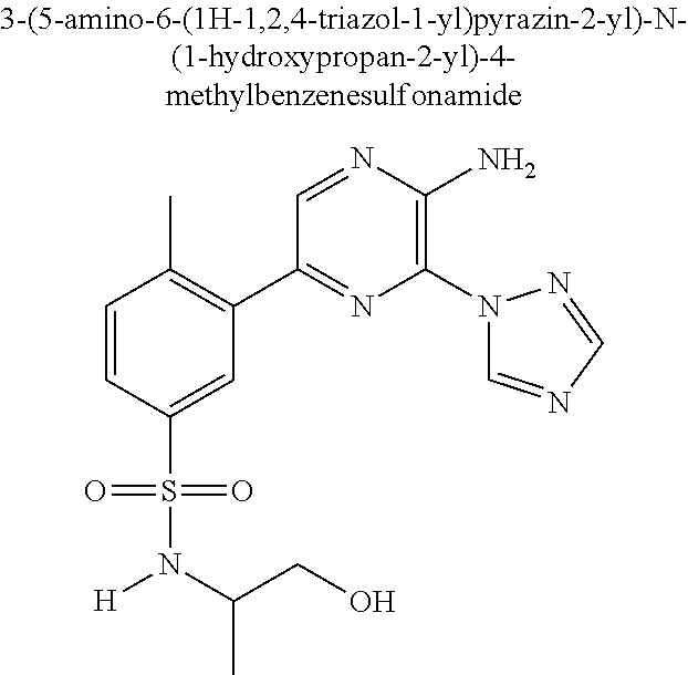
C1=CC(S(=O)(=O)N(C(CO)C)[H])=CC(C2=NC(N3C=NC=N3)=C(N)N=C2)=C1C
